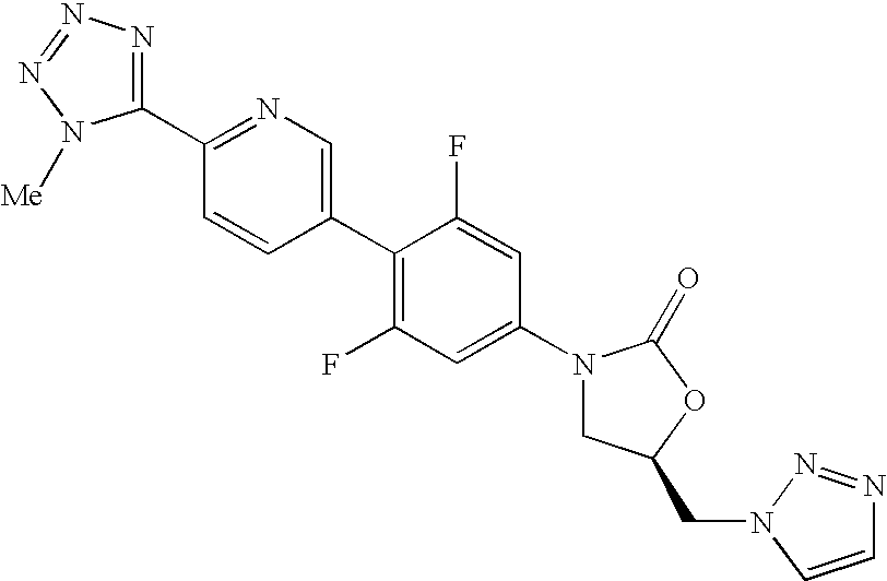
C1(N2CC(CN3C=CN=N3)OC2=O)=CC(F)=C(C2=CN=C(C3=NN=NN3[Me])C=C2)C(F)=C1
